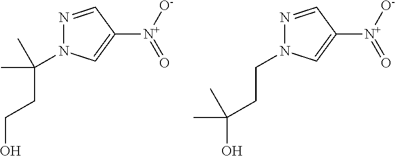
N1=CC([N+]([O-])=O)=CN1C(CCO)(C)C.N1=CC([N+]([O-])=O)=CN1CCC(O)(C)C
